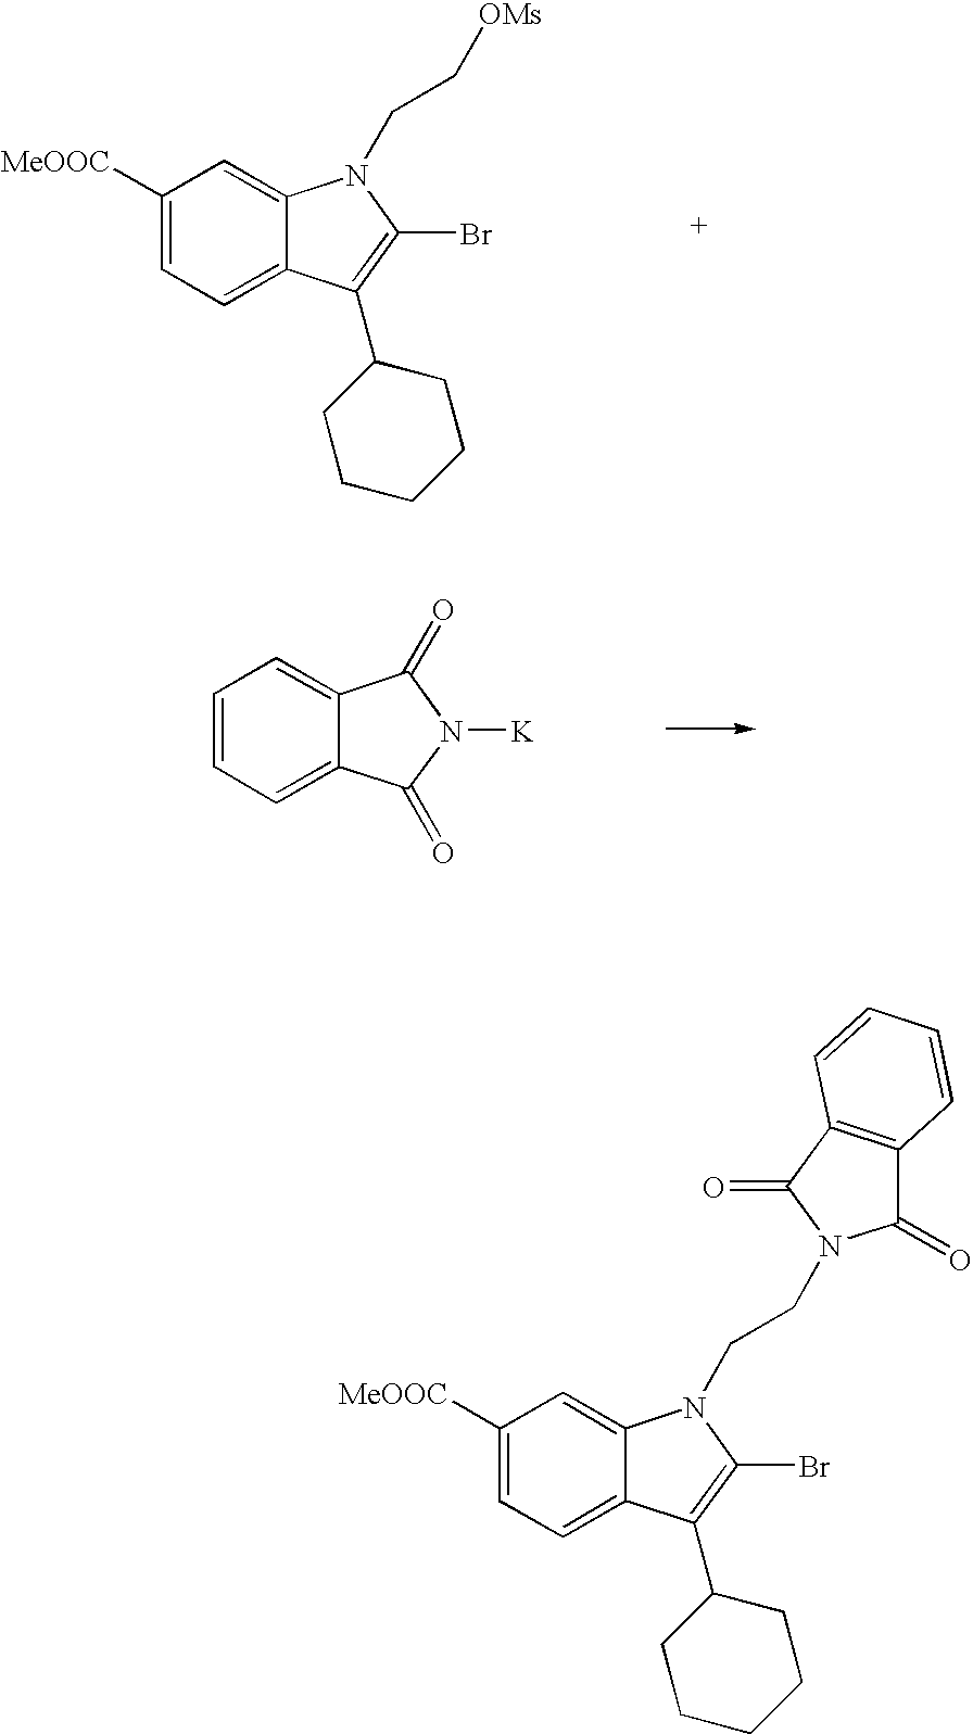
C1([MeOOC])=CC=C2C(=C1)N(CC[OMs])C(Br)=C2C1CCCCC1.C1=CC=C2C(=C1)C(=O)N([K])C2=O.C1([MeOOC])=CC=C2C(=C1)N(CCN1C(=O)C3=C(C1=O)C=CC=C3)C(Br)=C2C1CCCCC1
